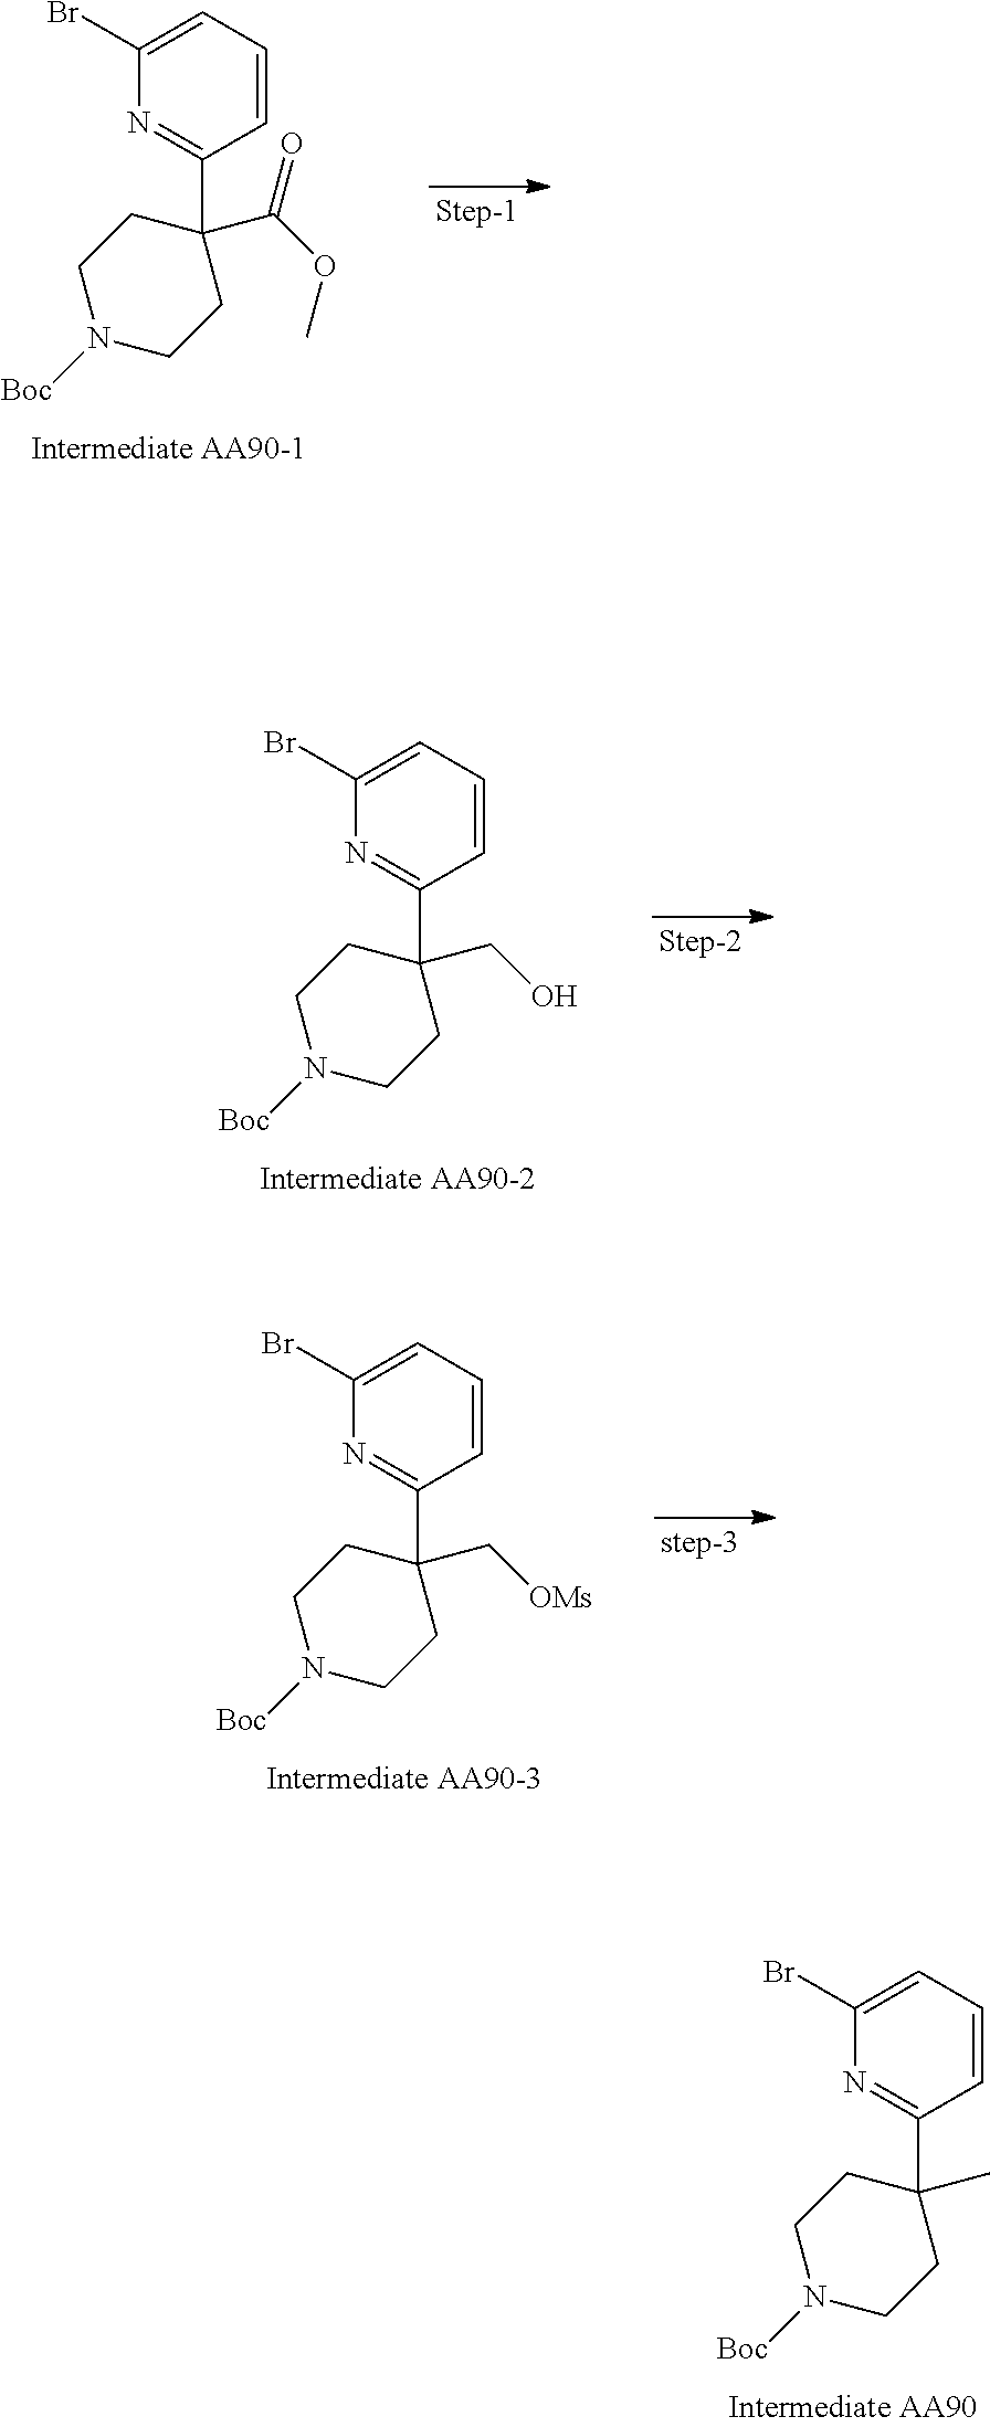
N1([Boc])CCC(C2=NC(Br)=CC=C2)(C(=O)OC)CC1.N1([Boc])CCC(C2=NC(Br)=CC=C2)(CO)CC1.N1([Boc])CCC(C2=NC(Br)=CC=C2)(C[OMs])CC1.N1([Boc])CCC(C2=NC(Br)=CC=C2)(C)CC1
